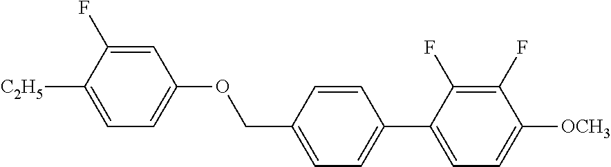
C1=C(F)C([C2H5])=CC=C1OCC1=CC=C(C2=CC=C([OCH3])C(F)=C2F)C=C1
